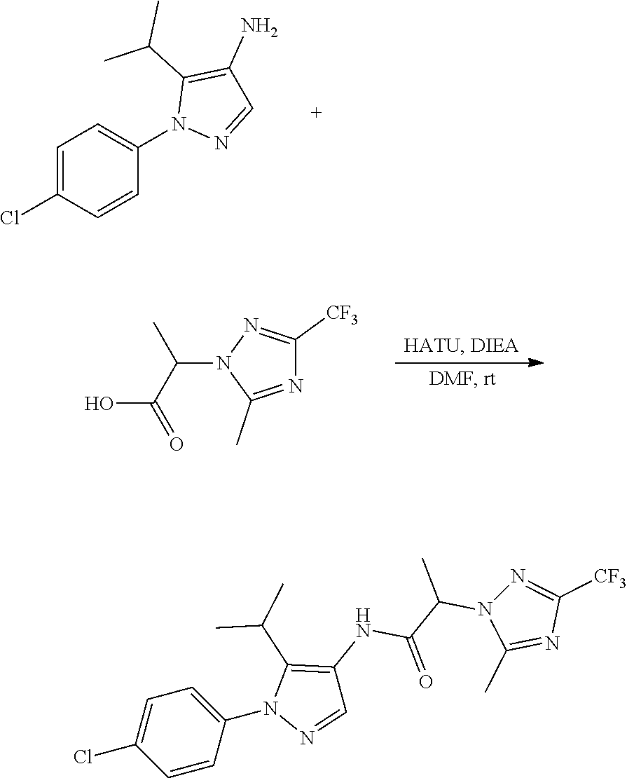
C1=C(Cl)C=CC(N2N=CC(N)=C2C(C)C)=C1.N1=C(C)N(C(C(O)=O)C)N=C1[CF3].C1=CC(N2N=CC(NC(C(N3C(C)=NC([CF3])=N3)C)=O)=C2C(C)C)=CC=C1Cl
